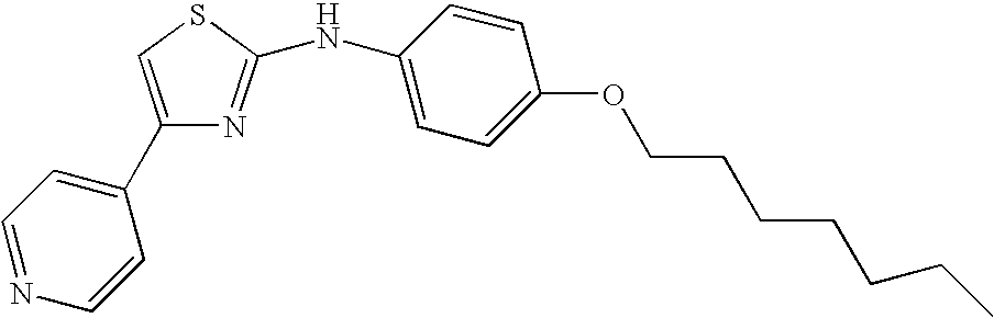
C1(C2=CC=NC=C2)=CSC(NC2=CC=C(OCCCCCCC)C=C2)=N1
